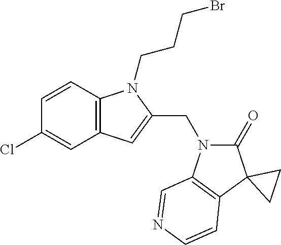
C1=CC2=C(C=C1Cl)C=C(CN1C(=O)C3(C4=C1C=NC=C4)CC3)N2CCCBr
